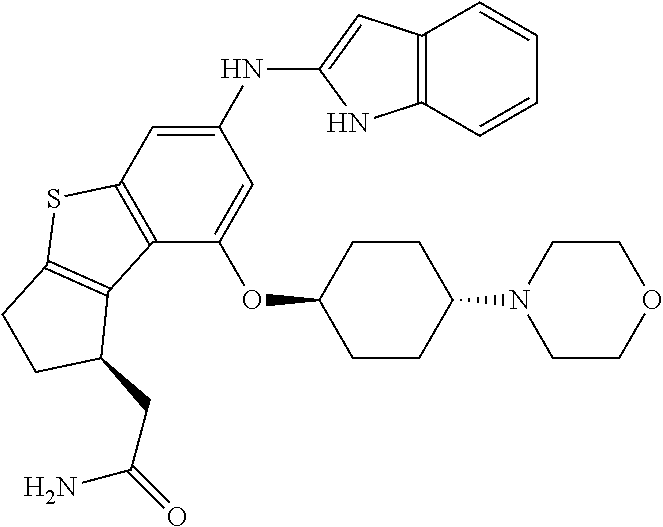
C1(NC2=CC3=C(N2)C=CC=C3)=CC2=C(C(OC3CCC(N4CCOCC4)CC3)=C1)C1=C(S2)CCC1CC(=O)N
